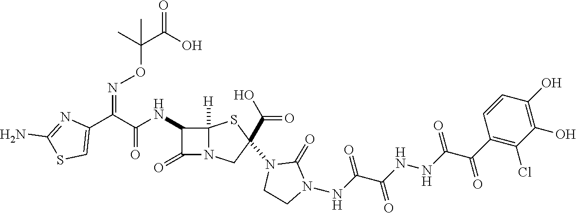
C(=O)(NC1C(=O)N2C1([H])SC(N1CCN(NC(C(NNC(C(=O)C3=C(Cl)C(O)=C(O)C=C3)=O)=O)=O)C1=O)(C(O)=O)C2)C(C1=CSC(N)=N1)=NOC(C(O)=O)(C)C
